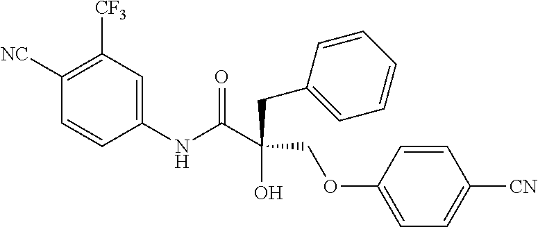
N(C(C(CC1=CC=CC=C1)(O)COC1=CC=C([CN])C=C1)=O)C1=CC([CF3])=C([NC])C=C1
